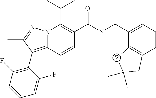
CC(C)C1=C(C(NCC2=CC=CC3=C2CC(C)(C)C3)=O)C=CC2=C(C3=C(F)C=CC=C3F)C(C)=NN12
